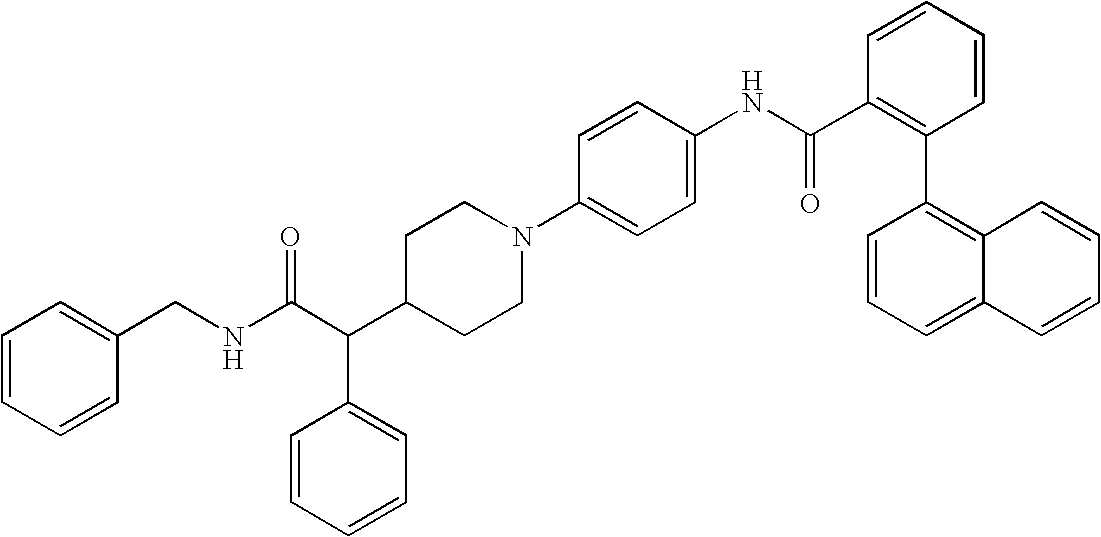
N1(C2=CC=C(NC(C3=C(C4=C5C(=CC=C4)C=CC=C5)C=CC=C3)=O)C=C2)CCC(C(C(NCC2=CC=CC=C2)=O)C2=CC=CC=C2)CC1
